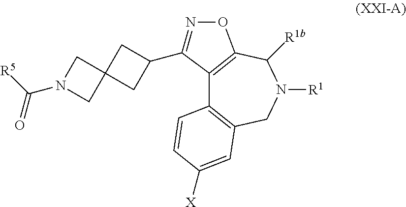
C12=C(C([R1b])N([R1])CC3=C1C=CC([X])=C3)ON=C2C1CC2(CN(C(=O)[R5])C2)C1
